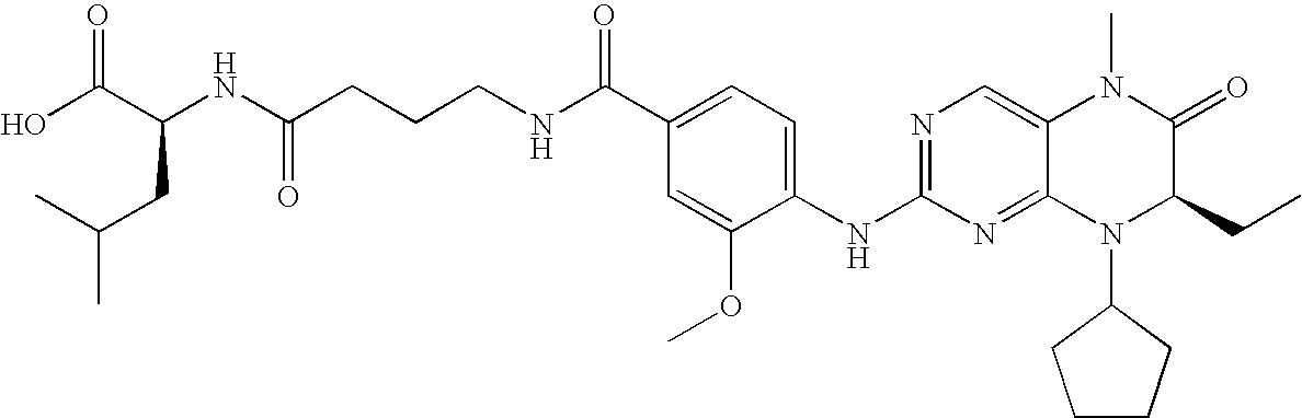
OC(C(NC(CCCNC(C1=CC=C(NC2=NC=C3C(=N2)N(C2CCCC2)C(CC)C(=O)N3C)C(OC)=C1)=O)=O)CC(C)C)=O
